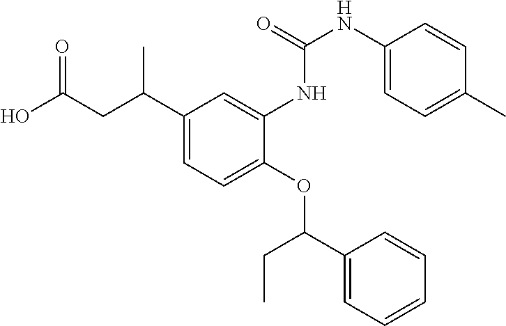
C1(C(CC(O)=O)C)=CC=C(OC(CC)C2=CC=CC=C2)C(NC(NC2=CC=C(C)C=C2)=O)=C1
